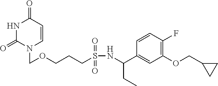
N1C(=O)N(COCCCS(NC(C2=CC(OCC3CC3)=C(F)C=C2)CC)(=O)=O)C=CC1=O
